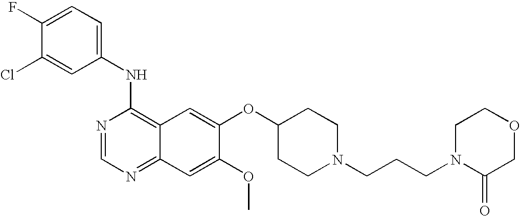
C1=C(Cl)C(F)=CC=C1NC1=C2C(=NC=N1)C=C(OC)C(OC1CCN(CCCN3CCOCC3=O)CC1)=C2
